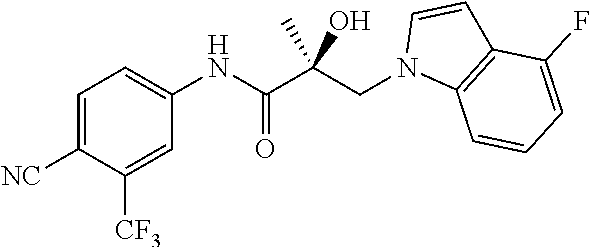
C1=C([NC])C([CF3])=CC(NC(C(CN2C3=C(C=C2)C(F)=CC=C3)(O)C)=O)=C1
